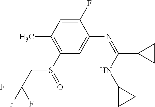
S(C1=C(C)C=C(F)C(N=C(NC2CC2)C2CC2)=C1)(=O)CC(F)(F)F
